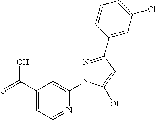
C1(C(=O)O)=CC=NC(N2N=C(C3=CC(Cl)=CC=C3)C=C2O)=C1
